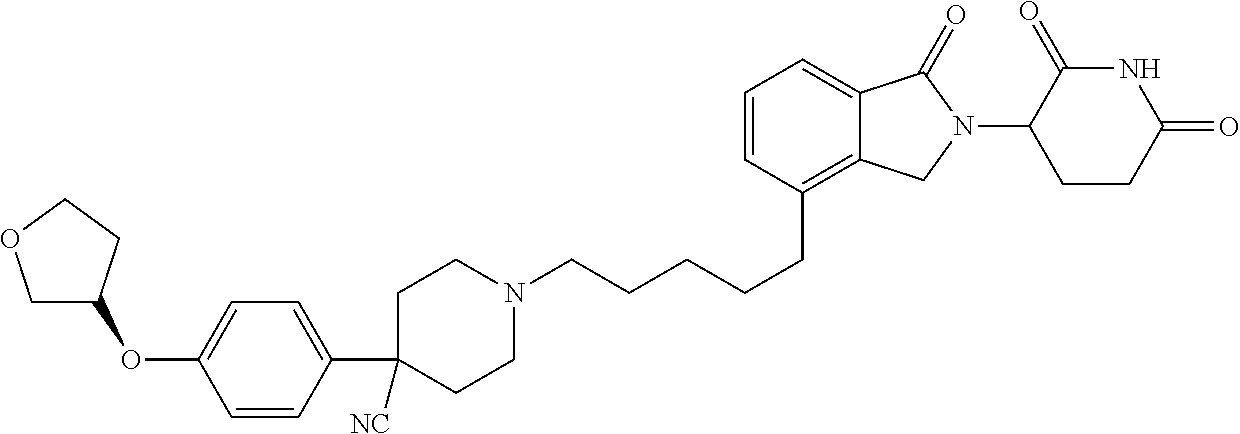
C(CCC1=C2C(=CC=C1)C(=O)N(C1C(=O)NC(=O)CC1)C2)CCN1CCC(C2=CC=C(OC3COCC3)C=C2)([NC])CC1
